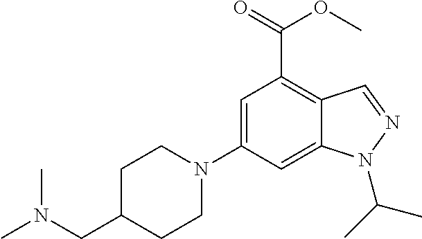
C1=C(N2CCC(CN(C)C)CC2)C=C2C(=C1C(=O)OC)C=NN2C(C)C
